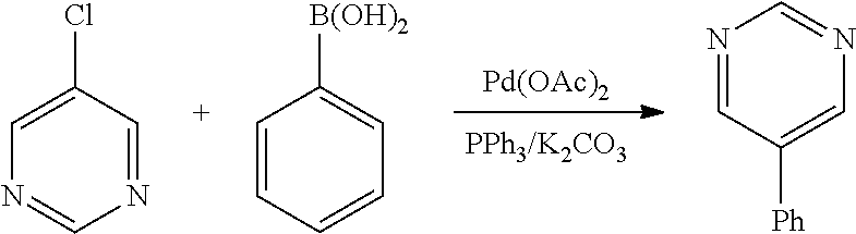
[Pd(OAc)2].C1=NC=NC=C1Cl.C1=NC=NC=C1[Ph].C1=CC=CC=C1[B(OH)2]
